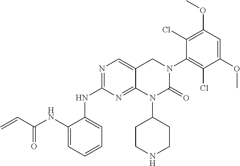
C12=NC(NC3=CC=CC=C3NC(C=C)=O)=NC=C1CN(C1=C(Cl)C(OC)=CC(OC)=C1Cl)C(=O)N2C1CCNCC1
